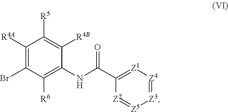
C1([R4A])=C(Br)C([R6])=C(NC(C2=[Z1][Z4]=[Z3][Z5]=[Z2]2)=O)C([R4B])=C1[R5]
